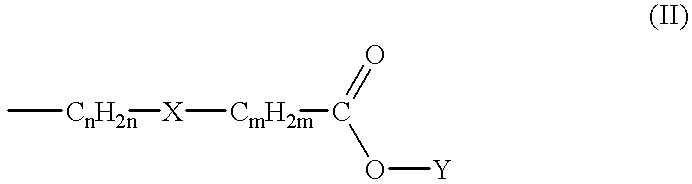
C[CnH2n][X][CmH2m]C(=O)O[Y]
